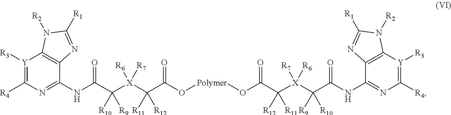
[Y]1([R3])=C([R4])N=C(NC(C([X](C(C(O[Polymer]OC(C([X](C([R9])([R10])C(NC2=NC([R4])=[Y]([R3])C3=C2N=C([R1])N3[R2])=O)([R7])[R6])([R12])[R11])=O)=O)([R11])[R12])([R6])[R7])([R10])[R9])=O)C2=C1N([R2])C([R1])=N2
